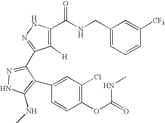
C1(CNC(C2=C([H])C(C3=NNC(NC)=C3C3=CC(Cl)=C(OC(=O)NC)C=C3)=NN2)=O)=CC=CC([CF3])=C1
